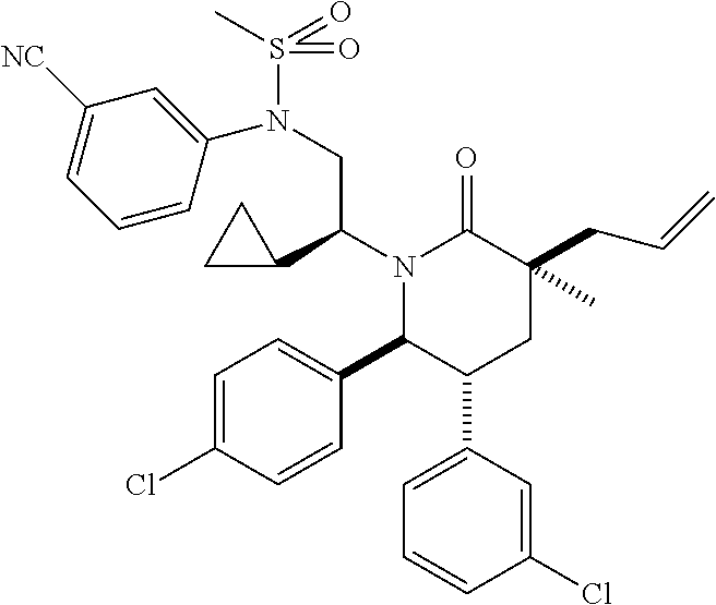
C1=C(Cl)C=CC(C2C(C3=CC=CC(Cl)=C3)CC(C)(CC=C)C(=O)N2C(C2CC2)CN(C2=CC([NC])=CC=C2)S(C)(=O)=O)=C1
